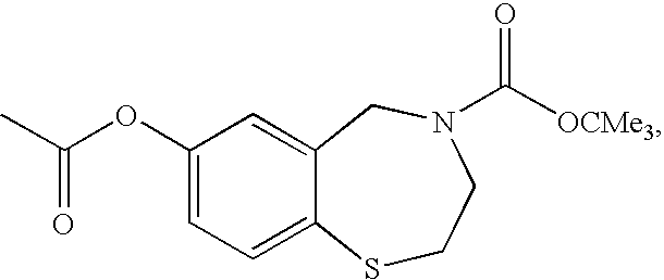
C1(OC(C)=O)=CC=C2C(=C1)CN(C(=O)[OCMe3])CCS2
